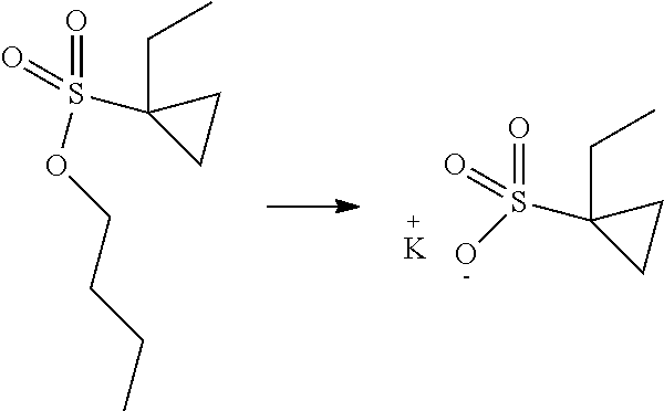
C(C1(S(O)(=O)=O)CC1)C.[K].C(C1(S(OCCCC)(=O)=O)CC1)C
